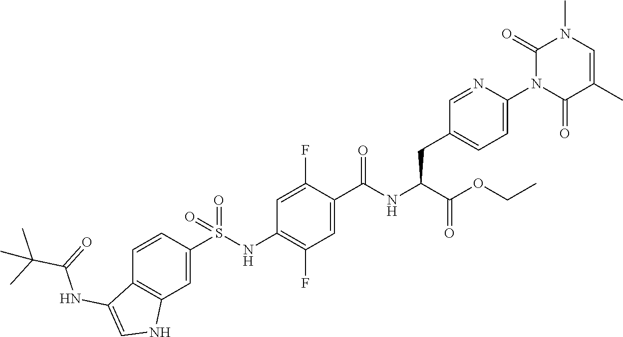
C1=C(S(NC2=C(F)C=C(C(NC(C(OCC)=O)CC3=CC=C(N4C(=O)C(C)=CN(C)C4=O)N=C3)=O)C(F)=C2)(=O)=O)C=CC2=C1NC=C2NC(C(C)(C)C)=O
